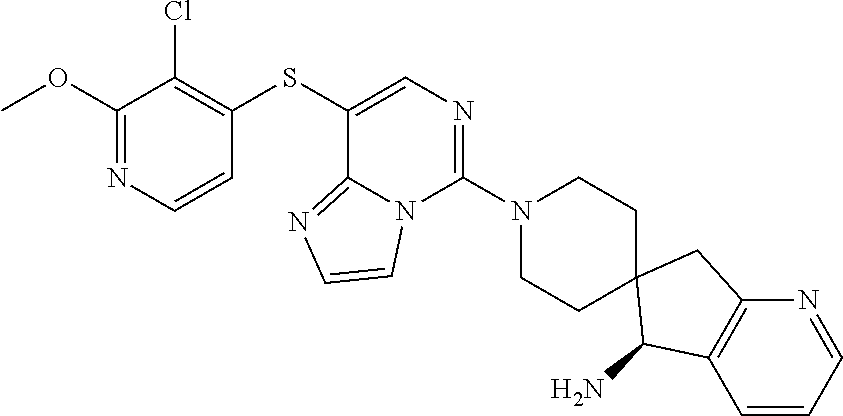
C1=CN=C(OC)C(Cl)=C1SC1=CN=C(N2CCC3(CC2)C(N)C2=C(C3)N=CC=C2)N2C1=NC=C2
